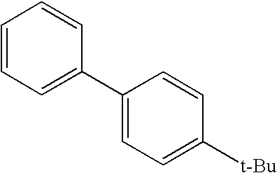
C1=CC=C(C2=CC=C([t-Bu])C=C2)C=C1
